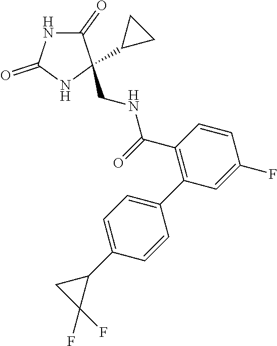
C1(=O)NC(=O)NC1(CNC(C1=C(C2=CC=C(C3CC3(F)F)C=C2)C=C(F)C=C1)=O)C1CC1
